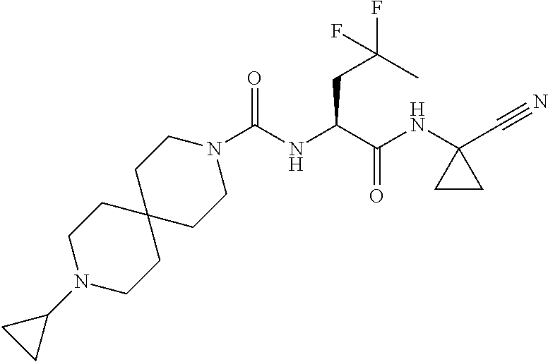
N1(C(NC(C(NC2(C#N)CC2)=O)CC(F)(C)F)=O)CCC2(CC1)CCN(C1CC1)CC2
